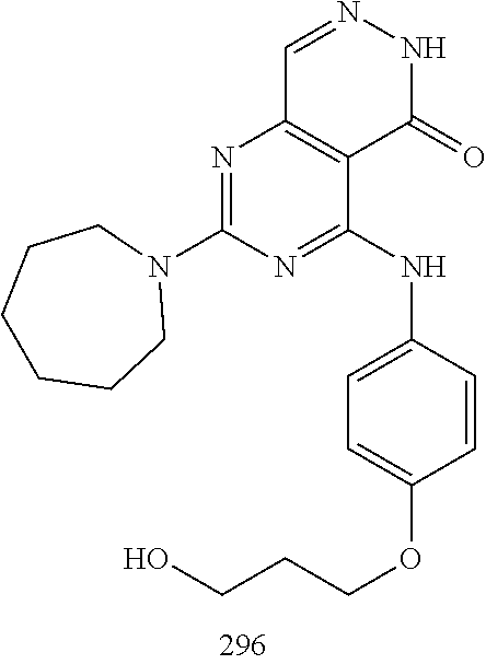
C1=NNC(=O)C2=C1N=C(N1CCCCCC1)N=C2NC1=CC=C(OCCCO)C=C1
